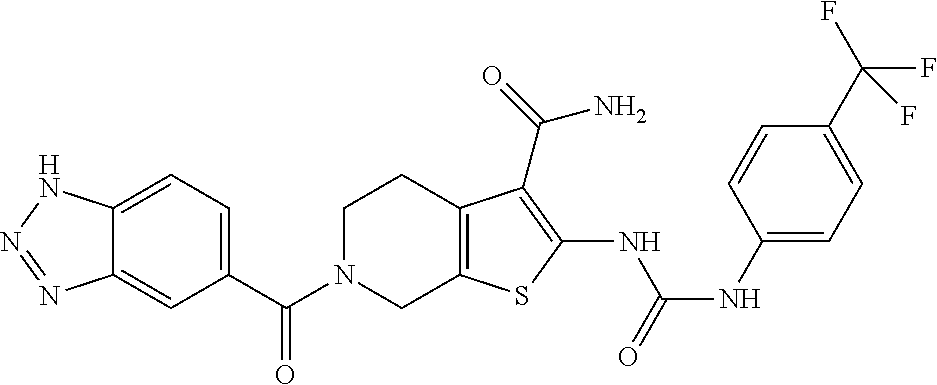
C1=C2C(=CC(C(N3CC4=C(CC3)C(C(=O)N)=C(NC(NC3=CC=C(C(F)(F)F)C=C3)=O)S4)=O)=C1)N=NN2
